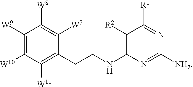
C1([W9])=C([W10])C([W11])=C(CCNC2=C([R2])C([R1])=NC([NH2])=N2)C([W7])=C1[W8]
